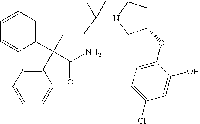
C1=CC=C(C(CCC(N2CC(OC3=CC=C(Cl)C=C3O)CC2)(C)C)(C2=CC=CC=C2)C(=O)N)C=C1
